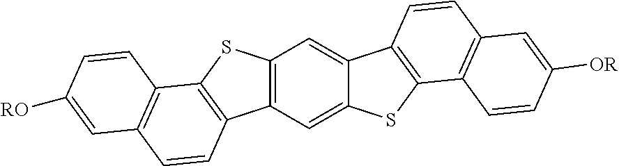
C12=C(C=C3C(=C1)C1=C(S3)C3=C(C=C1)C=C([OR])C=C3)C1=C(S2)C2=C(C=C1)C=C([RO])C=C2
